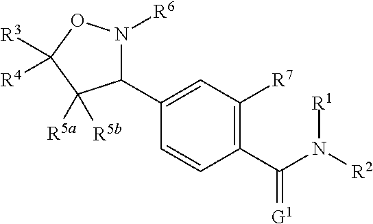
C1(C(N([R2])[R1])=[G1])=C([R7])C=C(C2N([R6])OC([R3])([R4])C2([R5a])[R5b])C=C1
